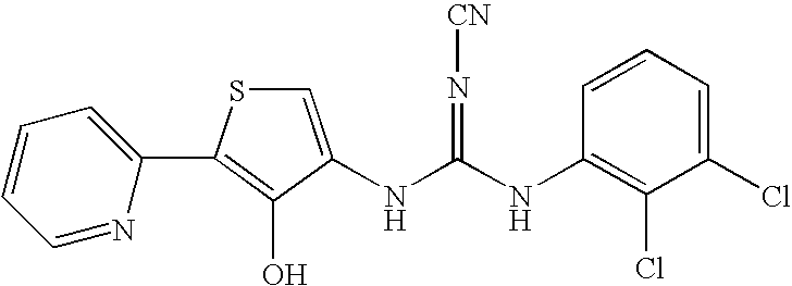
C1=C(NC(=N[CN])NC2=C(Cl)C(Cl)=CC=C2)C(O)=C(C2=CC=CC=N2)S1
